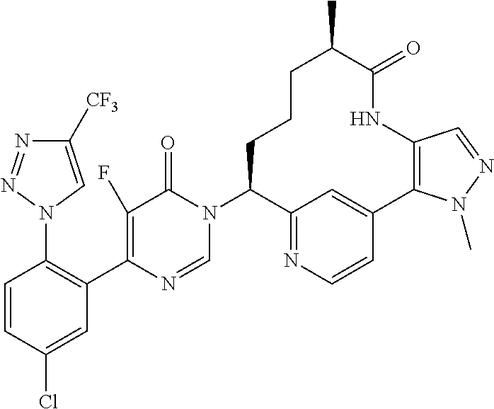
C1=CC(Cl)=CC(C2=C(F)C(=O)N(C3C4=NC=CC(=C4)C4=C(NC(=O)C(C)CCC3)C=NN4C)C=N2)=C1N1C=C([CF3])N=N1
